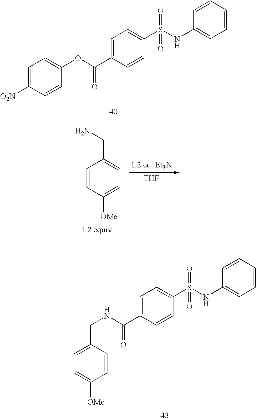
C1=C([O2N])C=CC(OC(C2=CC=C(S(NC3=CC=CC=C3)(=O)=O)C=C2)=O)=C1.[THF].C1=CC([OMe])=CC=C1CN.C1(CNC(C2=CC=C(S(NC3=CC=CC=C3)(=O)=O)C=C2)=O)=CC=C([OMe])C=C1
